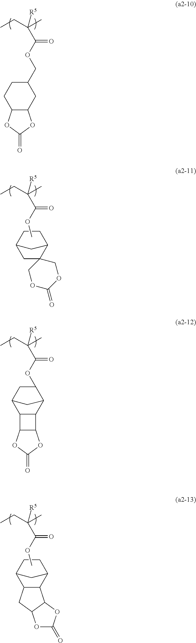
C(OC(=O)C([R5])(CC)C)C1CCC2C(C1)OC(=O)O2.C1C2(C3CC1CC3)COC(=O)OC2.C(=O)(C([R5])(CC)C)OC.C(=O)(C([R5])(CC)C)OC1C2C3C(C(C1)C2)C1C3OC(=O)O1.C12C(C3CC1CC3)C1C(C2)OC(=O)O1.C(=O)(C([R5])(CC)C)OC
